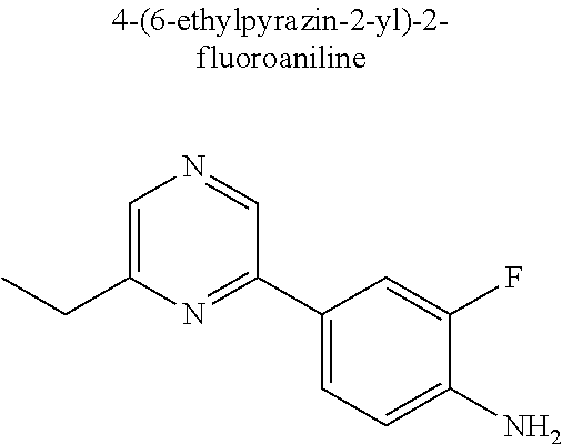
C(C1=CN=CC(C2=CC=C(N)C(F)=C2)=N1)C
